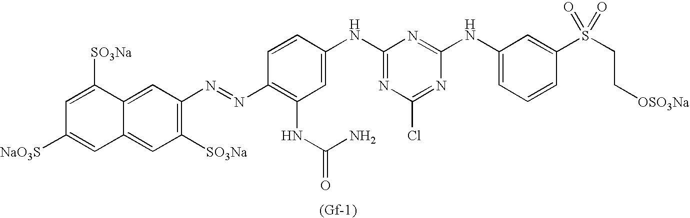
C1=C2C(=CC([SO3Na])=C1N=NC1=C(NC(N)=O)C=C(NC3=NC(Cl)=NC(NC4=CC=CC(S(CC[OSO3Na])(=O)=O)=C4)=N3)C=C1)C=C([NaO3S])C=C2[SO3Na]
